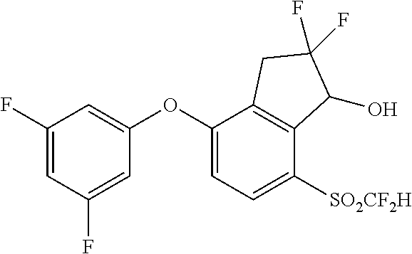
C1(OC2=CC=C([SO2CF2H])C3=C2CC(F)(F)C3O)=CC(F)=CC(F)=C1
